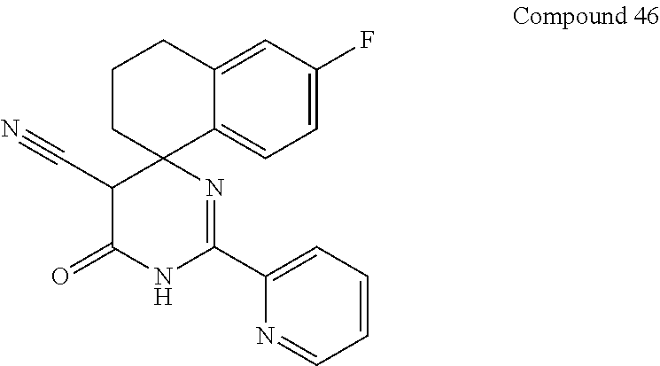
C1=C(F)C=C2C(=C1)C1(CCC2)C(C#N)C(=O)NC(C2=CC=CC=N2)=N1
